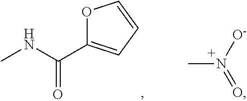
O1C(C(NC)=O)=CC=C1.CN([O-])=O
